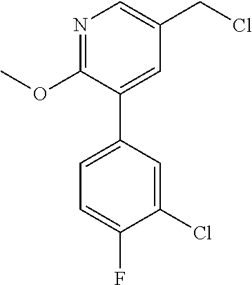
C1=C(C2=CC=C(F)C(Cl)=C2)C(OC)=NC=C1CCl
